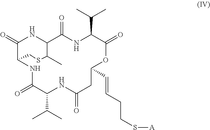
C1(C(C)C)C(=O)NC2C(=O)NC(C(=O)NC(C(C)C)C(=O)OC(C=CCCS[A])CC(=O)N1)C(C)SC2
